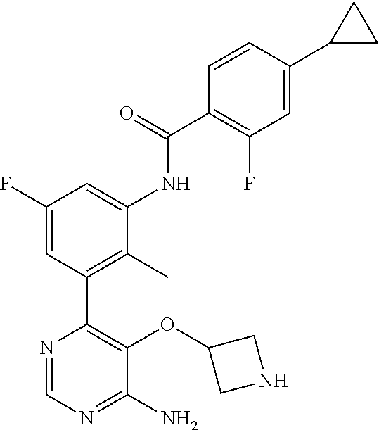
C1(OC2=C(C3=C(C)C(NC(C4=C(F)C=C(C5CC5)C=C4)=O)=CC(F)=C3)N=CN=C2N)CNC1
